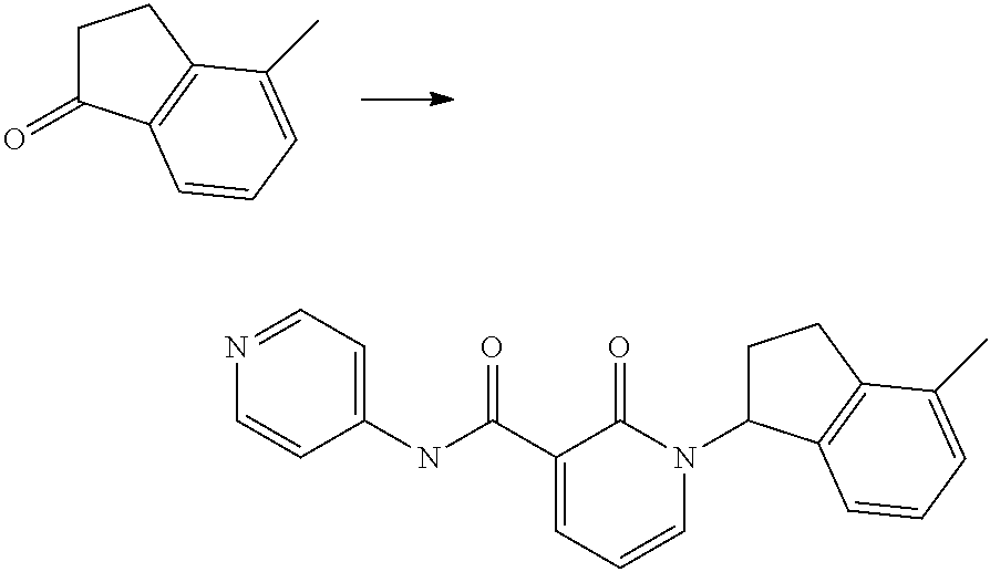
O=C1CCC2=C1C=CC=C2C.N1=CC=C(NC(C2=CC=CN(C3CCC4=C3C=CC=C4C)C2=O)=O)C=C1
